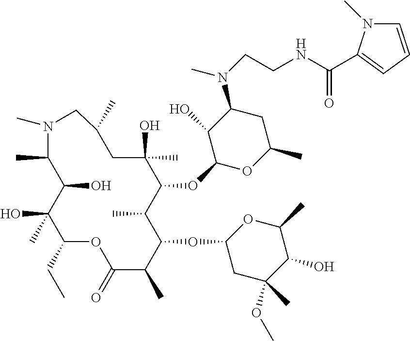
C1(CC)C(C)(O)C(O)C(C)N(C)CC(C)CC(O)(C)C(OC2OC(C)CC(N(C)CCNC(=O)C3=CC=CN3C)C2O)C(C)C(OC2CC(C)(OC)C(O)C(C)O2)C(C)C(=O)O1
